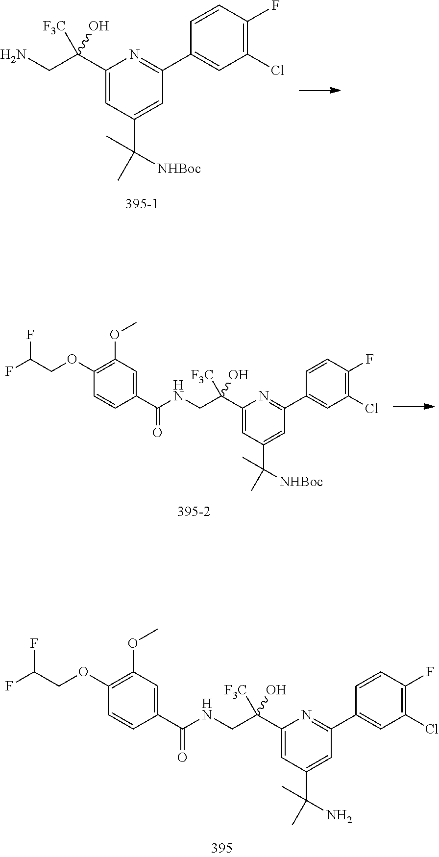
NCC(C1=CC(C([NHBoc])(C)C)=CC(C2=CC(Cl)=C(F)C=C2)=N1)([F3C])O.C1(OCC(F)F)=C(OC)C=C(C(NCC(C2=CC(C(C)(C)[NHBoc])=CC(C3=CC(Cl)=C(F)C=C3)=N2)([F3C])O)=O)C=C1.C1(OCC(F)F)=C(OC)C=C(C(NCC(C2=CC(C(C)(C)N)=CC(C3=CC(Cl)=C(F)C=C3)=N2)([F3C])O)=O)C=C1
